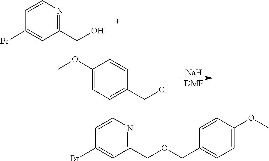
C1=CC(Br)=CC(CO)=N1.[Na].[DMF].C1=CC(CCl)=CC=C1OC.C1=CC(Br)=CC(COCC2=CC=C(OC)C=C2)=N1
